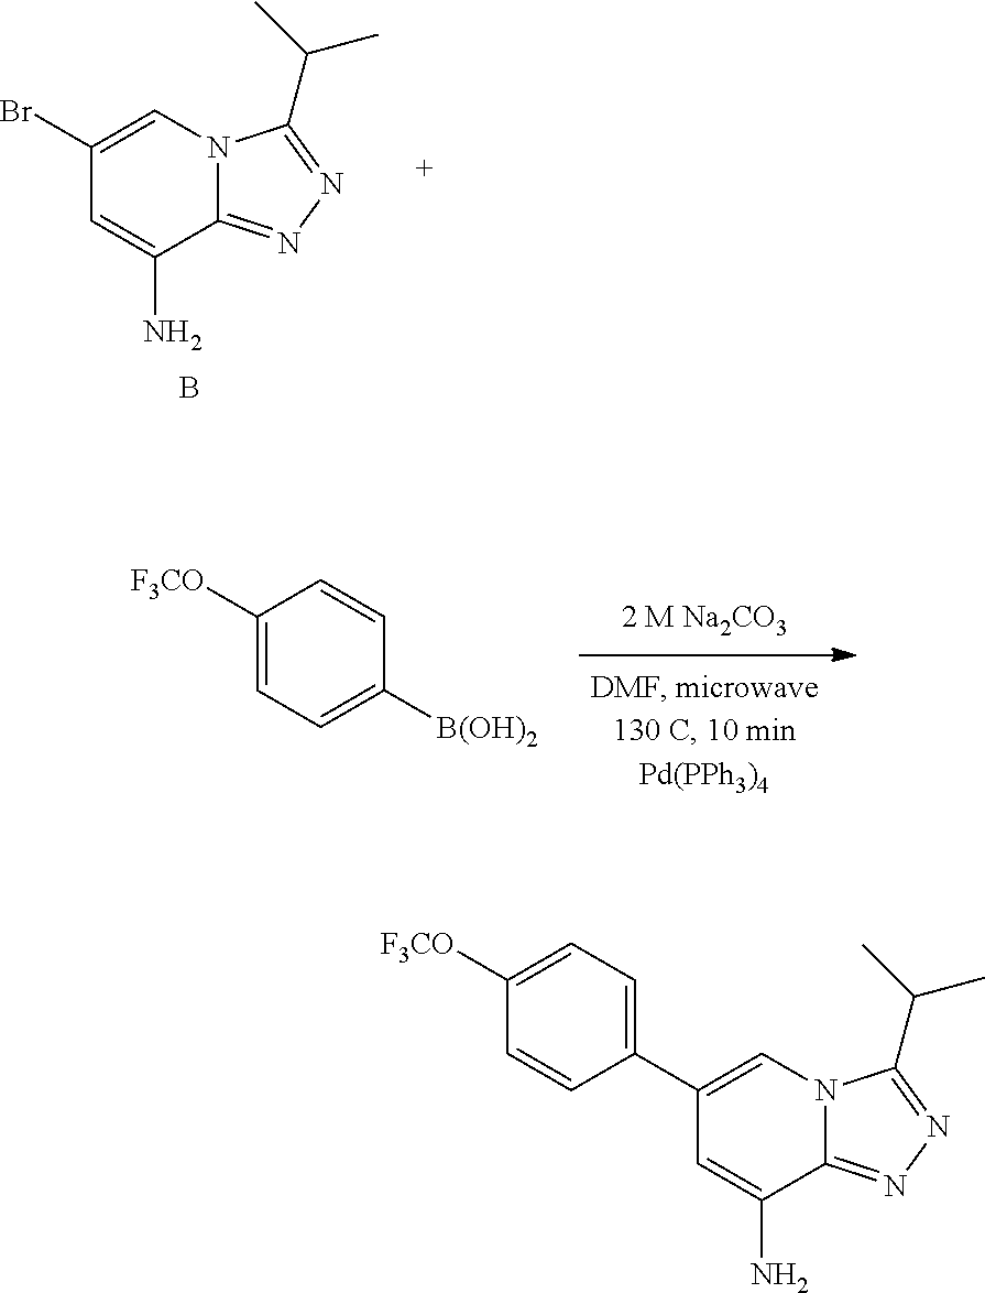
C1(C2=CC=C([F3CO])C=C2)=CN2C(=NN=C2C(C)C)C(N)=C1.C1(Br)=CN2C(=NN=C2C(C)C)C(N)=C1.B.C1([F3CO])=CC=C([B(OH)2])C=C1
